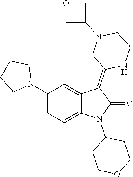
N1(C2=CC=C3C(=C2)C(=C2NCCN(C4COC4)C2)C(=O)N3C2CCOCC2)CCCC1
